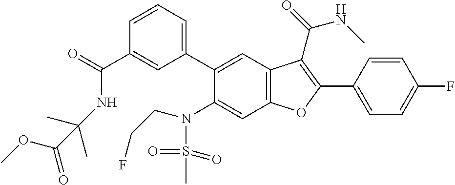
C1=CC(C2=C(C(=O)NC)C3=C(C=C(N(S(C)(=O)=O)CCF)C(C4=CC=CC(C(NC(C)(C)C(OC)=O)=O)=C4)=C3)O2)=CC=C1F
